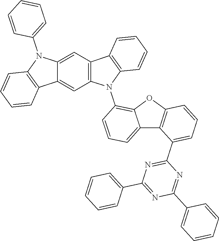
N1=C(C2=CC=CC3=C2C2=CC=CC(N4C5=C(C6=C4C=C4C(=C6)N(C6=CC=CC=C6)C6=C4C=CC=C6)C=CC=C5)=C2O3)N=C(C2=CC=CC=C2)N=C1C1=CC=CC=C1
